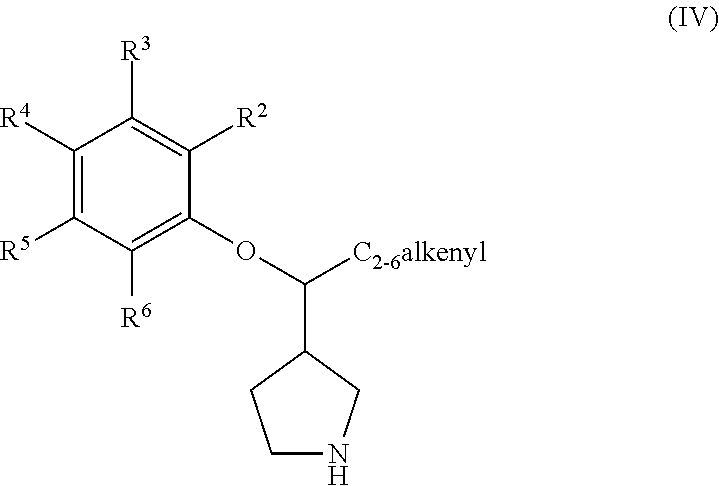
C1([R4])=C([R5])C([R6])=C(OC([C2-6alkenyl])C2CCNC2)C([R2])=C1[R3]
